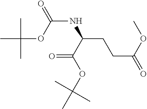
CC(OC(NC(CCC(=O)OC)C(OC(C)(C)C)=O)=O)(C)C
